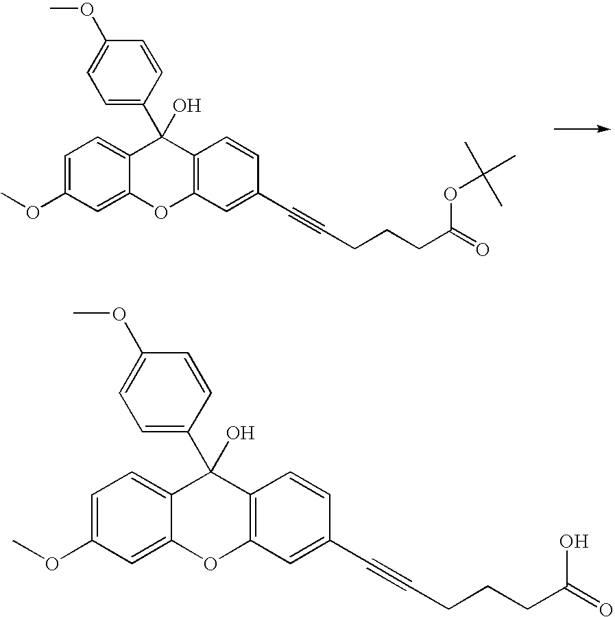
C1=C(OC)C=C2C(=C1)C(O)(C1=CC=C(OC)C=C1)C1=C(O2)C=C(C#CCCCC(=O)OC(C)(C)C)C=C1.C1=C(OC)C=C2C(=C1)C(O)(C1=CC=C(OC)C=C1)C1=C(O2)C=C(C#CCCCC(=O)O)C=C1
